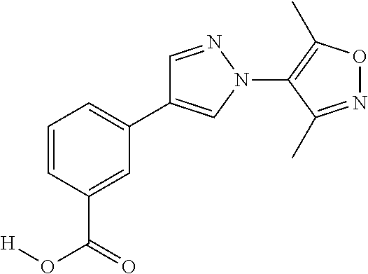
C1=CC(C(=O)O[H])=CC(C2=CN(C3=C(C)ON=C3C)N=C2)=C1
